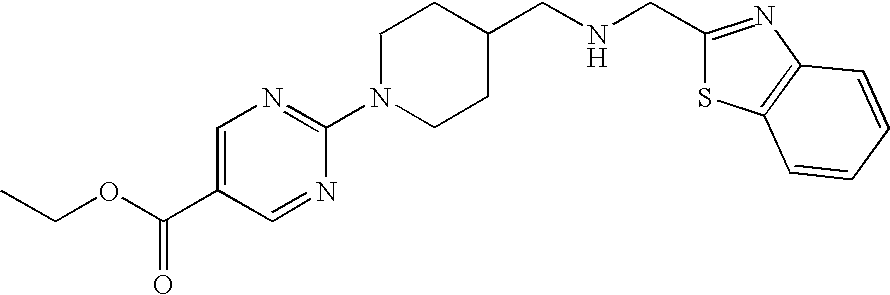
C(C1=CN=C(N2CCC(CNCC3=NC4=C(S3)C=CC=C4)CC2)N=C1)(=O)OCC
